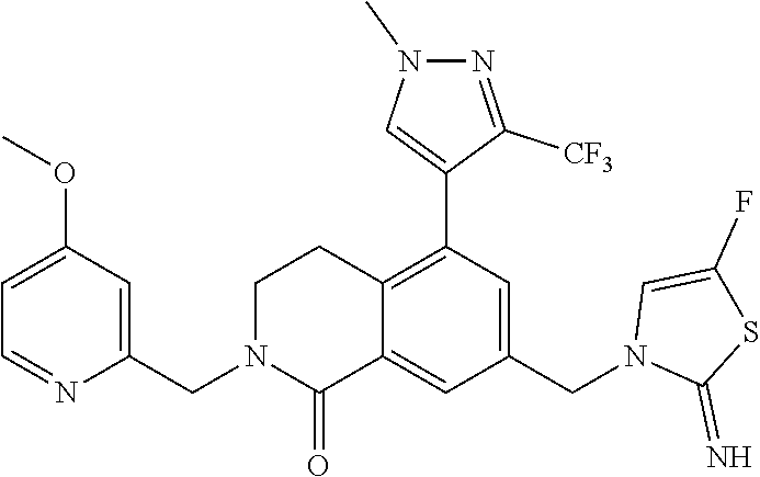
C12=C(C3=CN(C)N=C3[CF3])C=C(CN3C(=N)SC(F)=C3)C=C1C(=O)N(CC1=CC(OC)=CC=N1)CC2
